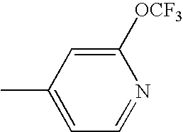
CC1=CC=NC([OCF3])=C1
